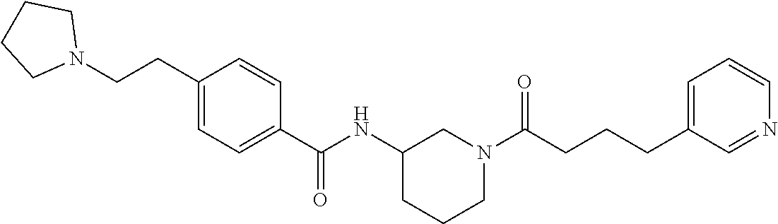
C1=C(C(NC2CN(C(CCCC3=CC=CN=C3)=O)CCC2)=O)C=CC(CCN2CCCC2)=C1
